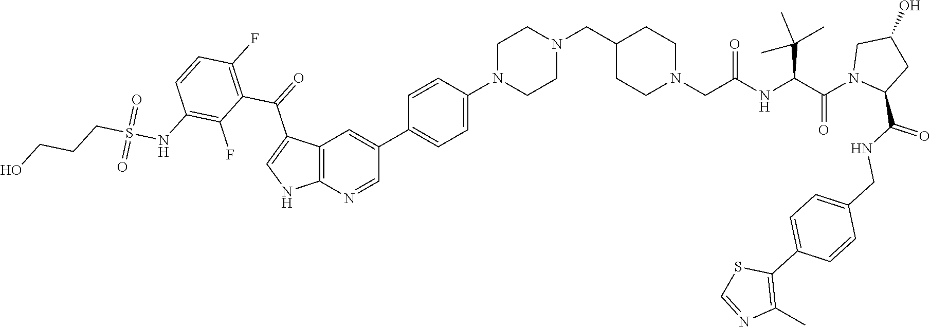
C12=C(N=CC(C3=CC=C(N4CCN(CC5CCN(CC(NC(C(N6C(C(=O)NCC7=CC=C(C8=C(C)N=CS8)C=C7)CC(O)C6)=O)C(C)(C)C)=O)CC5)CC4)C=C3)=C1)NC=C2C(C1=C(F)C=CC(NS(CCCO)(=O)=O)=C1F)=O
